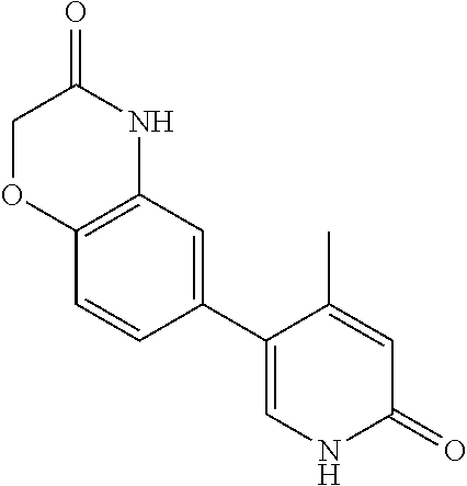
C12=C(C=C(C3=CNC(=O)C=C3C)C=C1)NC(=O)CO2
